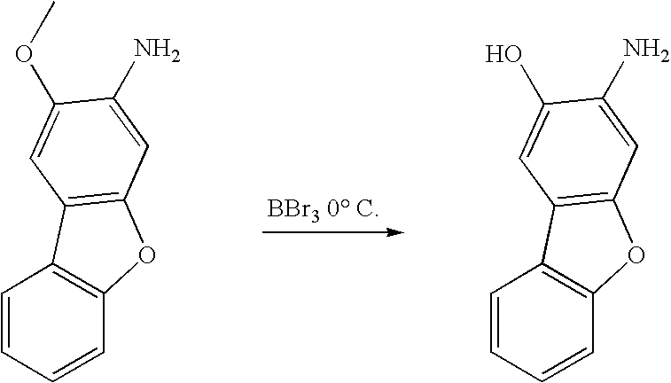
C1=CC=CC2=C1C1=C(O2)C=C(N)C(OC)=C1.C1=CC=CC2=C1C1=C(O2)C=C(N)C(O)=C1
